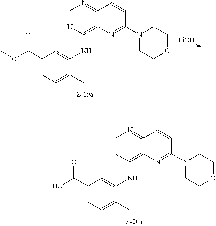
[LiOH].C1(C(OC)=O)=CC=C(C)C(NC2=C3C(=NC=N2)C=CC(N2CCOCC2)=N3)=C1.C1(C(O)=O)=CC=C(C)C(NC2=C3C(=NC=N2)C=CC(N2CCOCC2)=N3)=C1
